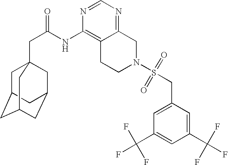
C1C2CC3CC(CC1(CC(=O)NC1=C4C(=NC=N1)CN(S(CC1=CC(C(F)(F)F)=CC(C(F)(F)F)=C1)(=O)=O)CC4)C3)C2
